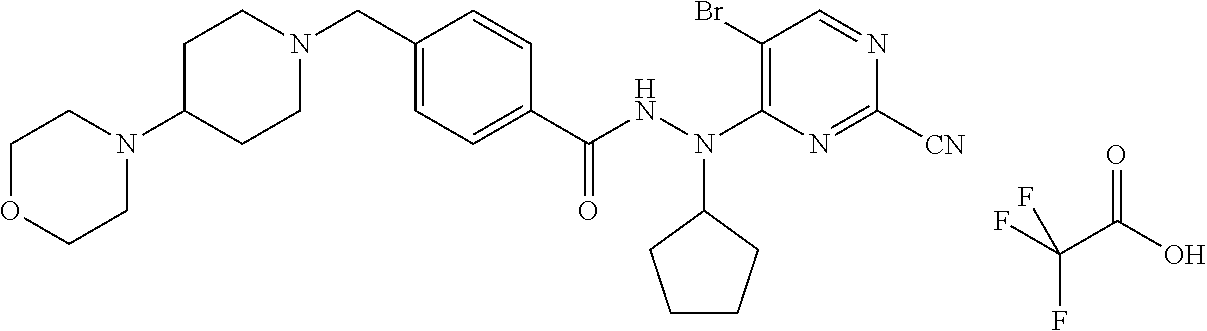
C1(CN2CCC(N3CCOCC3)CC2)=CC=C(C(NN(C2=C(Br)C=NC([CN])=N2)C2CCCC2)=O)C=C1.FC(C(O)=O)(F)F
